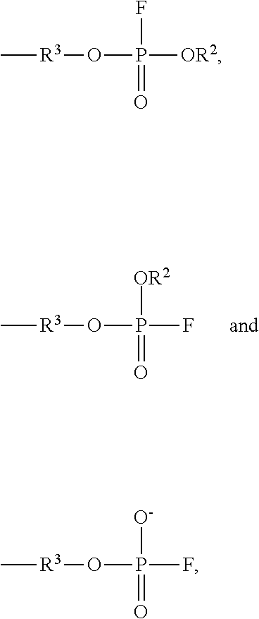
C[R3]OP(F)([OR2])=O.C[R3]OP([OR2])(F)=O.C[R3]OP(F)([O-])=O
